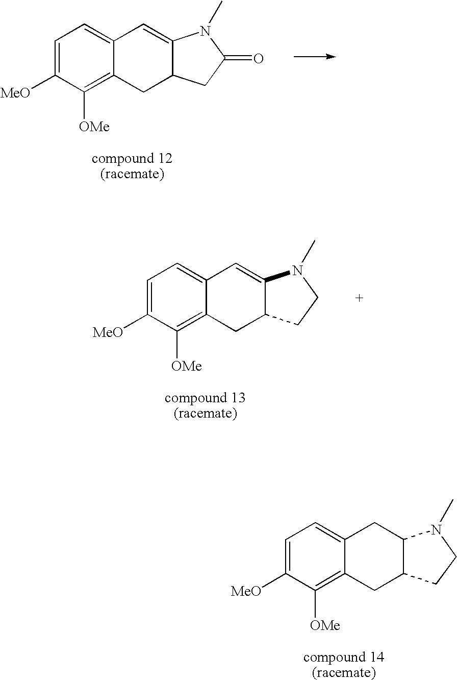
C1=C([MeO])C([OMe])=C2C(=C1)C=C1C(C2)CC(=O)N1C.C1=C([MeO])C([OMe])=C2C(=C1)C=C1C(C2)CCN1C.C1=C([MeO])C([OMe])=C2C(=C1)CC1C(C2)CCN1C
